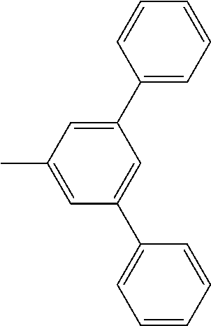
C1=CC=CC(C2=CC(C3=CC=CC=C3)=CC(C)=C2)=C1
